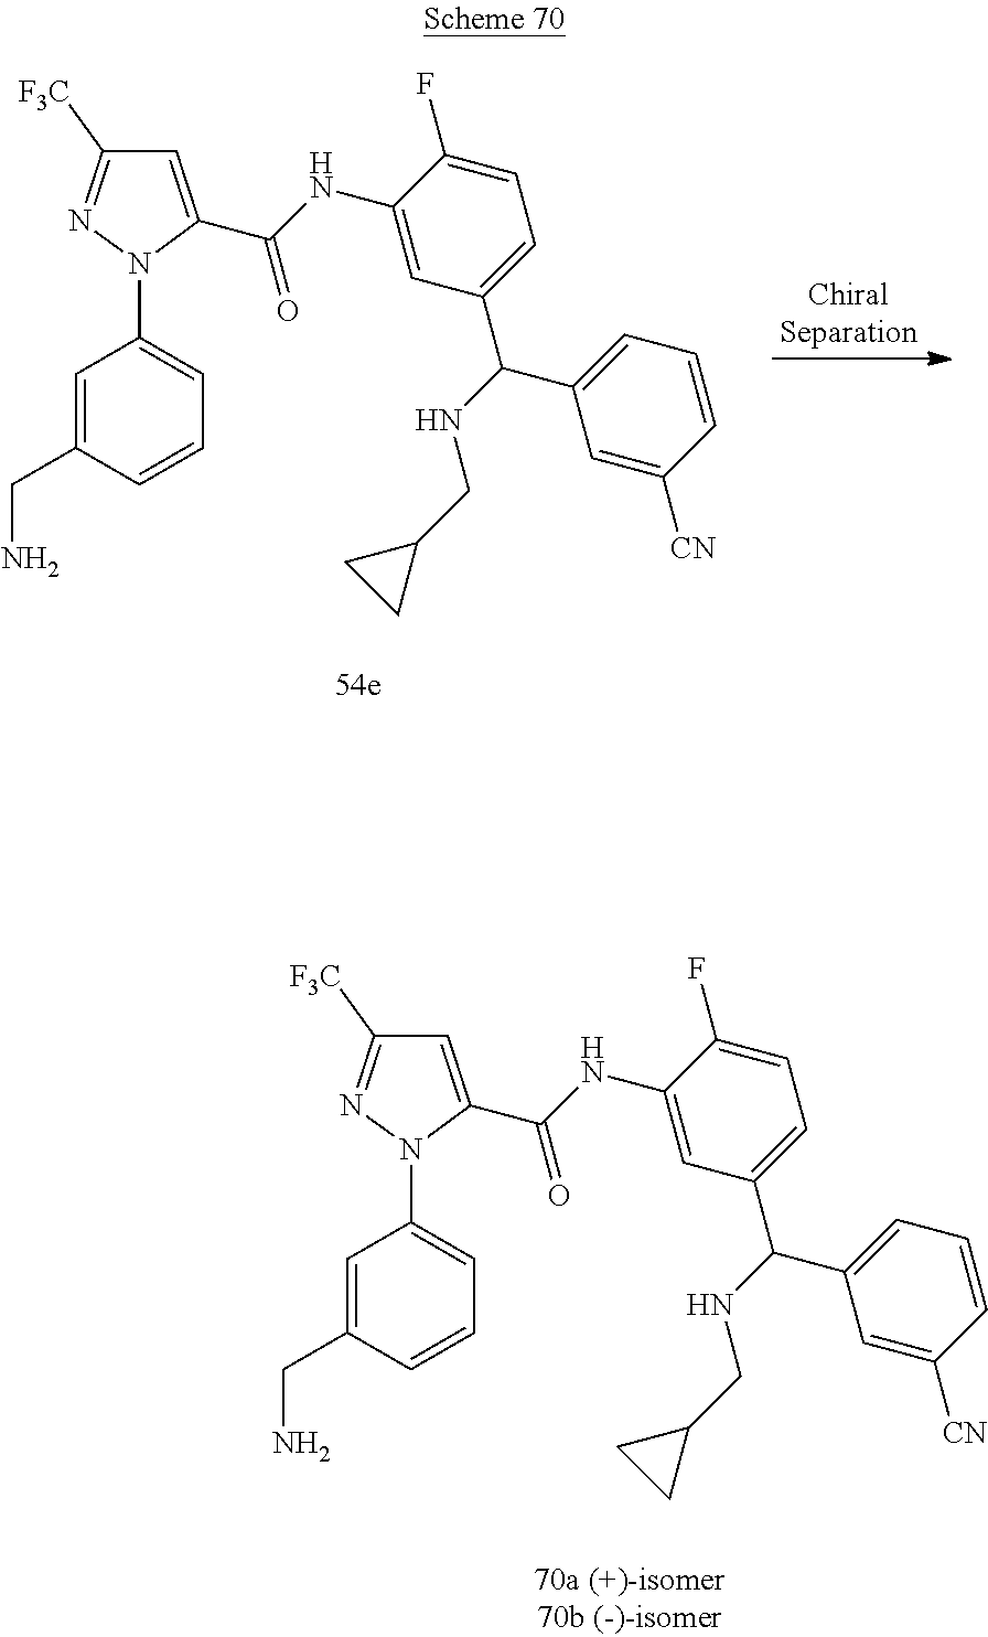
C1=C(CN)C=CC=C1N1C(C(NC2=CC(C(C3=CC=CC([CN])=C3)NCC3CC3)=CC=C2F)=O)=CC([F3C])=N1.C1=C(CN)C=CC=C1N1C(C(NC2=CC(C(C3=CC=CC([CN])=C3)NCC3CC3)=CC=C2F)=O)=CC([F3C])=N1
